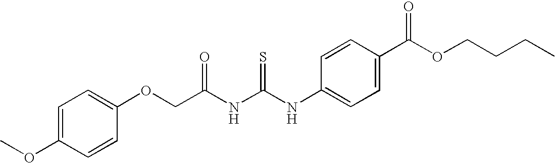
C1=C(OC)C=CC(OCC(NC(NC2=CC=C(C(OCCCC)=O)C=C2)=S)=O)=C1
